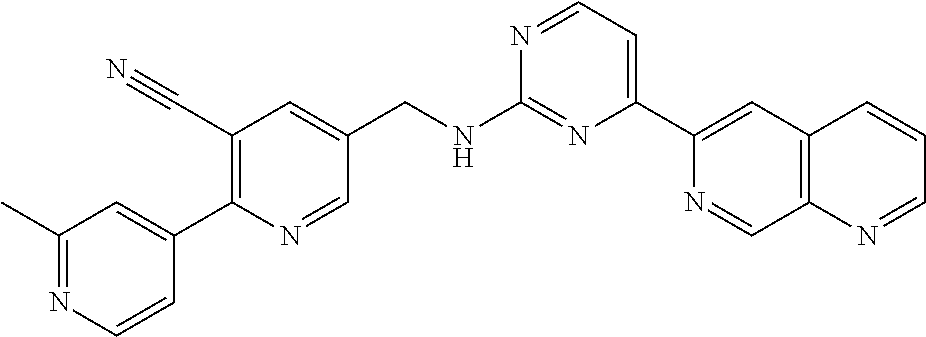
N1=CC=C(C2=CC3=C(C=N2)N=CC=C3)N=C1NCC1=CC(C#N)=C(C2=CC(C)=NC=C2)N=C1
